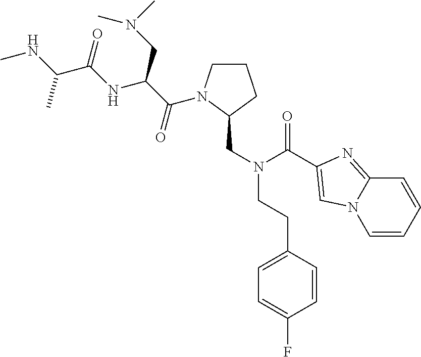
CNC(C)C(=O)NC(CN(C)C)C(=O)N1CCCC1CN(C(=O)C1=CN2C=CC=CC2=N1)CCC1=CC=C(F)C=C1
